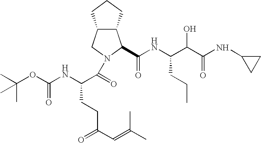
C12C(CCC1)C(C(NC(C(C(NC1CC1)=O)O)CCC)=O)N(C(=O)C(NC(OC(C)(C)C)=O)CCC(C=C(C)C)=O)C2
